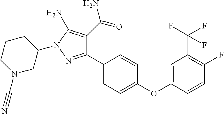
C1(C2=CC=C(OC3=CC(C(F)(F)F)=C(F)C=C3)C=C2)=NN(C2CCCN(C#N)C2)C(N)=C1C(=O)N
